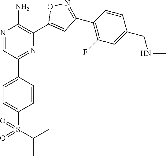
N1=CC(C2=CC=C(S(=O)(C(C)C)=O)C=C2)=NC(C2=CC(C3=C(F)C=C(CNC)C=C3)=NO2)=C1N
